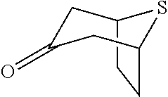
C12CCC(CC(=O)C1)S2
